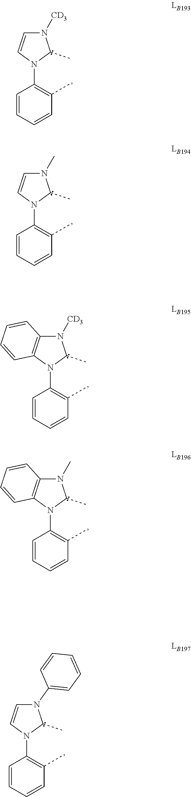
N1(C2=C(C)C=CC=C2)C(C)N(C)C=C1.N1(C2=C(C)C=CC=C2)C(C)N([CD3])C2=C1C=CC=C2.N1(C2=C(C)C=CC=C2)C(C)N(C)C2=C1C=CC=C2.N1(C2=C(C)C=CC=C2)C(C)N(C2=CC=CC=C2)C=C1.N1(C2=C(C)C=CC=C2)C(C)N([CD3])C=C1
